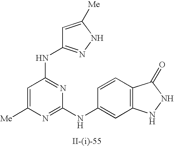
C1=C([Me])N=C(NC2=CC3=C(C=C2)C(=O)NN3)N=C1NC1=NNC([Me])=C1
